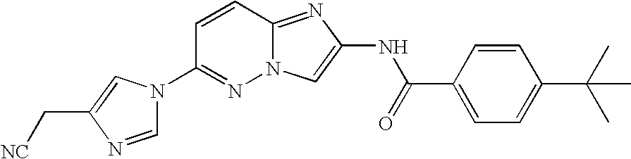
C1=CC(C(=O)NC2=CN3N=C(N4C=NC(C[NC])=C4)C=CC3=N2)=CC=C1C(C)(C)C
